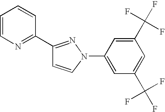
C1(C2=NC=CC=C2)=NN(C2=CC(C(F)(F)F)=CC(C(F)(F)F)=C2)C=C1
